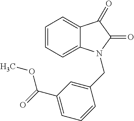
C1=CC=C2C(=C1)C(=O)C(=O)N2CC1=CC(C(=O)OC)=CC=C1
